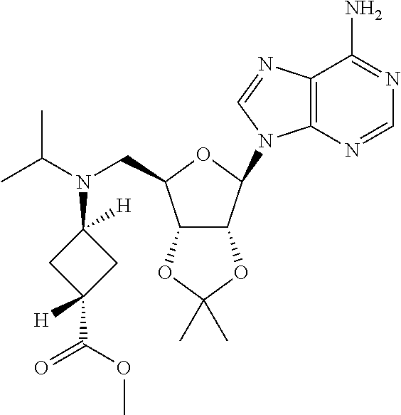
C12C(C(N3C4=C(N=C3)C(N)=NC=N4)OC1CN(C(C)C)C1([H])CC(C(OC)=O)([H])C1)OC(C)(C)O2
